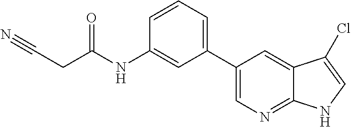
N(C1=CC(C2=CN=C3C(=C2)C(Cl)=CN3)=CC=C1)C(CC#N)=O
